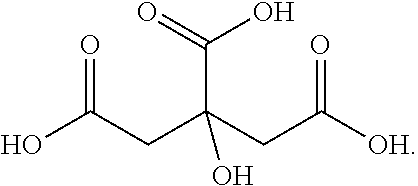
OC(CC(CC([OH])=O)(O)C(=O)O)=O
